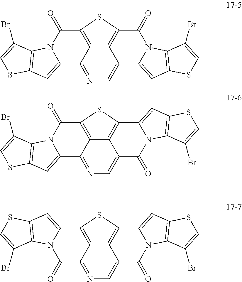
C12=C3C(=O)N4C(=CC5=C4C(Br)=CS5)C1=CN=C1C2=C(C(=O)N2C1=CC1=C2C(Br)=CS1)S3.C12=C3C4=CC5=C(N4C(=O)C1=CN=C1C2=C(C(=O)N2C1=CC1=C2C(Br)=CS1)S3)C(Br)=CS5.C12=C3C4=CC5=C(N4C(=O)C1=CN=C1C2=C(C2=CC4=C(N2C1=O)C(Br)=CS4)S3)C(Br)=CS5
